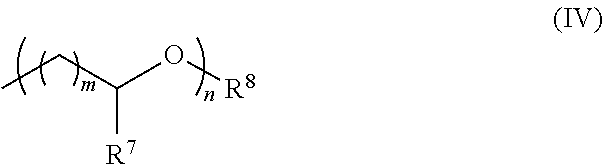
CCC(O[R8])[R7]
